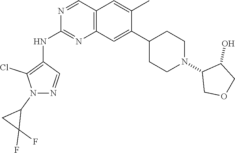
C1(N2C(Cl)=C(NC3=NC4=C(C=N3)C=C(C)C(C3CCN(C5C(O)COC5)CC3)=C4)C=N2)CC1(F)F
